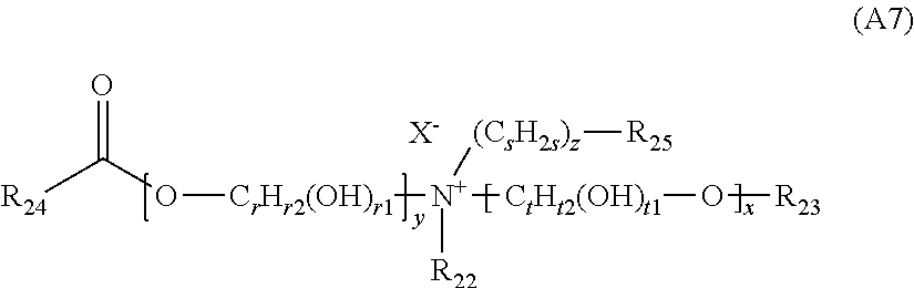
[R24]C(=O)O[CrHr2(OH)r1][N+]([R22])([(CsH2s)z][R25])[CtHt2(OH)t1]O[R23].[X-]
